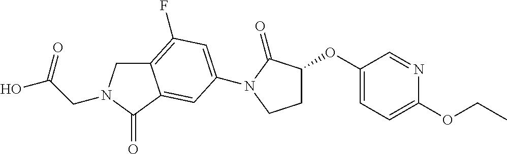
C12=C(F)C=C(N3C(=O)C(OC4=CC=C(OCC)N=C4)CC3)C=C1C(=O)N(CC(O)=O)C2
